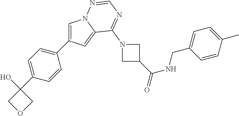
C1=C(C2=CC=C(C3(O)COC3)C=C2)C=C2N1N=CN=C2N1CC(C(=O)NCC2=CC=C(C)C=C2)C1
